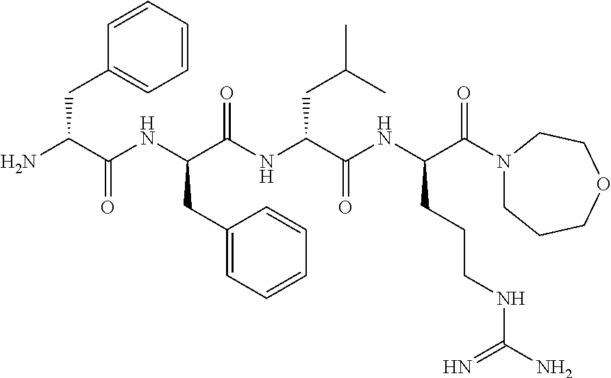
NC(C(NC(C(NC(C(NC(C(=O)N1CCCOCC1)CCCNC(N)=N)=O)CC(C)C)=O)CC1=CC=CC=C1)=O)CC1=CC=CC=C1
